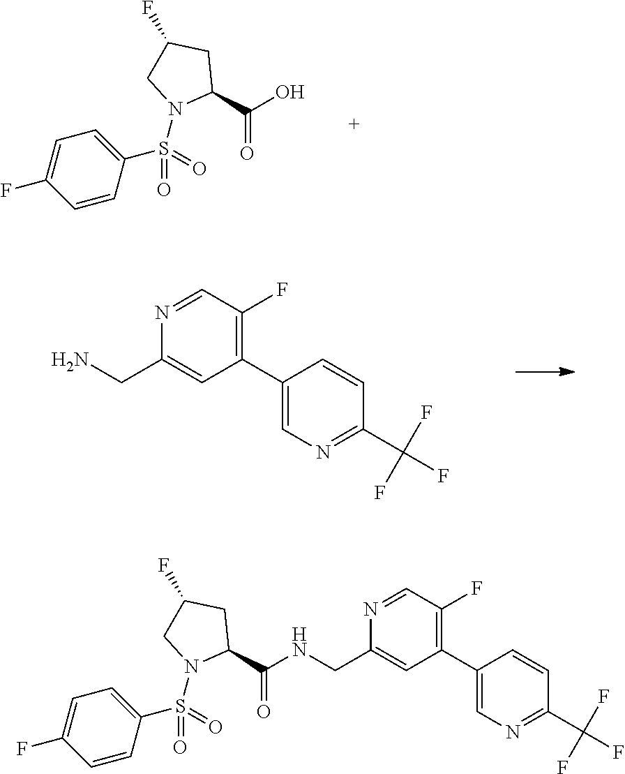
C1(C2=C(F)C=NC(CN)=C2)=CN=C(C(F)(F)F)C=C1.OC(C1CC(F)CN1S(=O)(=O)C1=CC=C(F)C=C1)=O.C1(C2=C(F)C=NC(CNC(C3CC(F)CN3S(=O)(=O)C3=CC=C(F)C=C3)=O)=C2)=CN=C(C(F)(F)F)C=C1
